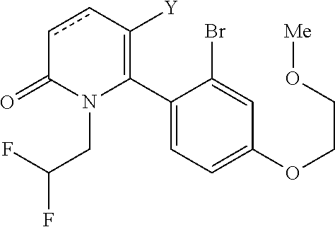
C1(C2=C([Y])ccC(=O)N2CC(F)F)=CC=C(OCCO[Me])C=C1Br
